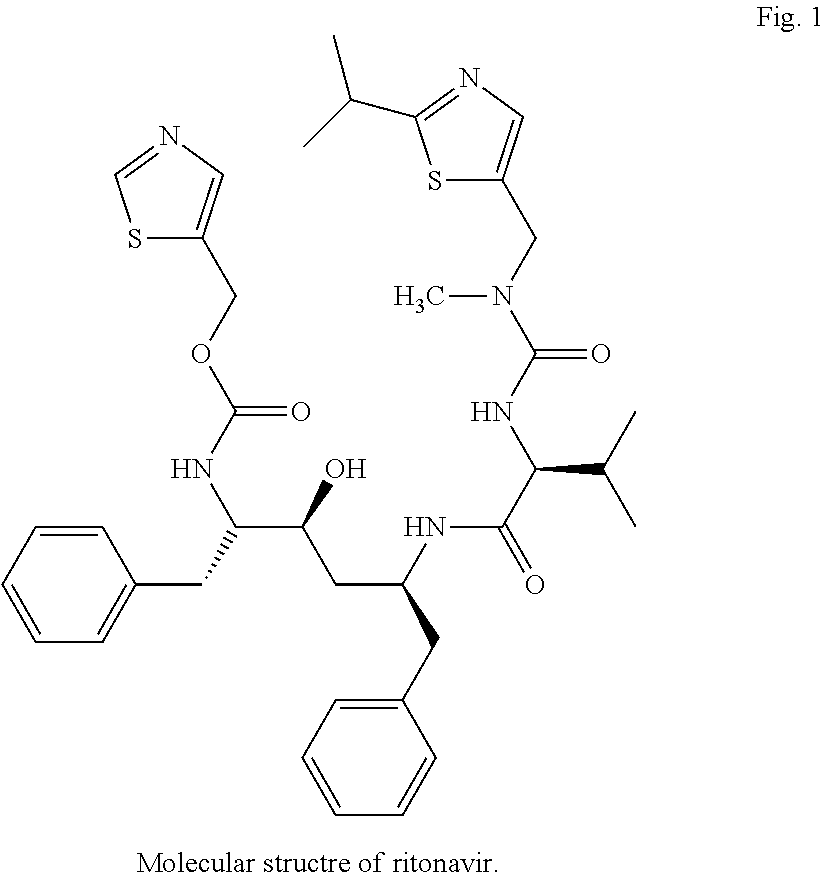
C1=CC=CC=C1CC(C(O)CC(CC1=CC=CC=C1)NC(C(C(C)C)NC(N(CC1=CN=C(C(C)C)S1)C)=O)=O)NC(OCC1=CN=CS1)=O
